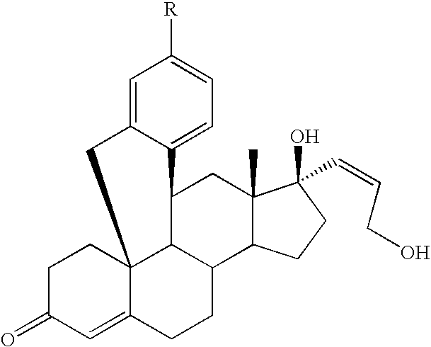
C1=C2C(=CC=C1[R])C1C3C(C4C(C)(C1)C(O)(C=CCO)CC4)CCC1=CC(=O)CCC31C2
